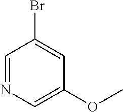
C1=NC=C(OC)C=C1Br
